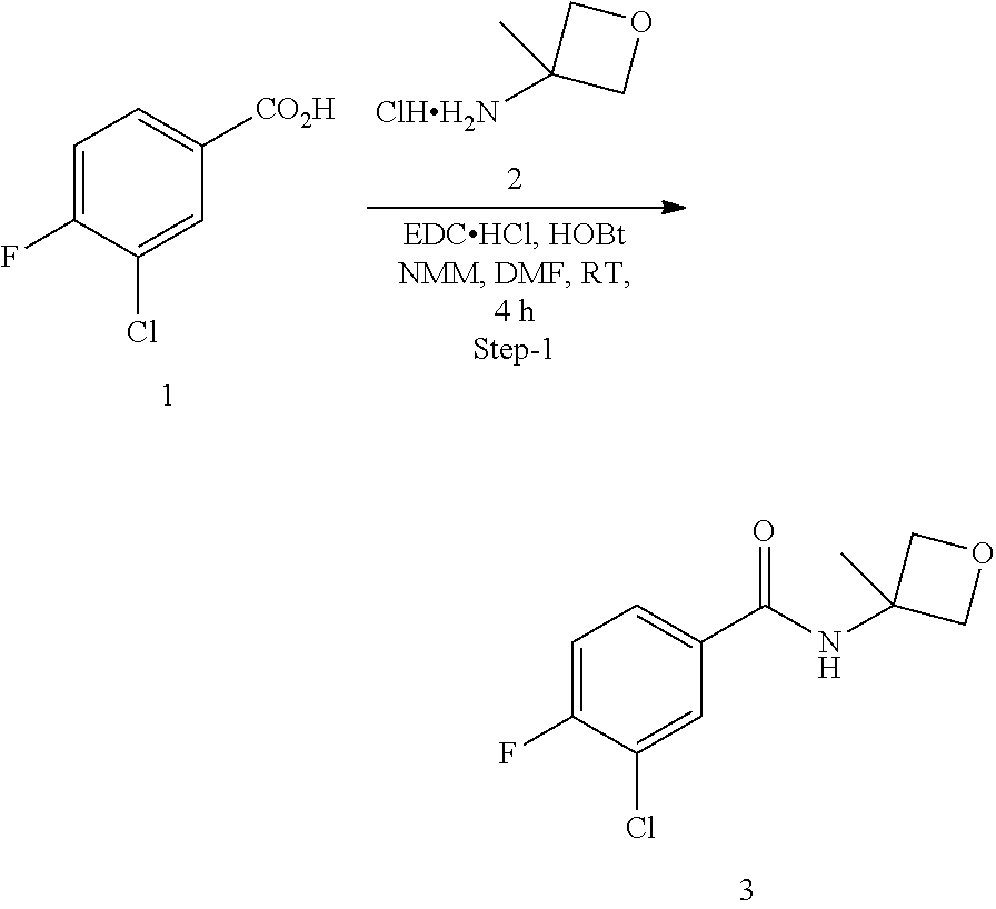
C1=C(F)C(Cl)=CC([CO2H])=C1.C1(C)([ClHH2N])COC1.C1=C(F)C(Cl)=CC(C(NC2(C)COC2)=O)=C1
